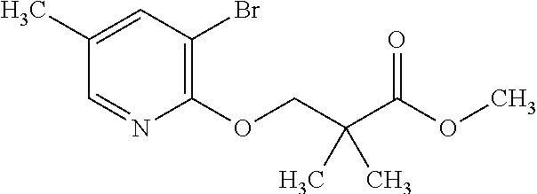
C1(C)=CC(Br)=C(OCC(C(OC)=O)(C)C)N=C1
